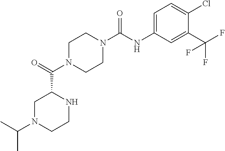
C1N(C(C2CN(C(C)C)CCN2)=O)CCN(C(NC2=CC=C(Cl)C(C(F)(F)F)=C2)=O)C1
